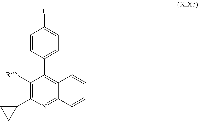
C1([R])=C(C2CC2)N=C2C(=C1C1=CC=C(F)C=C1)C=CC=C2
